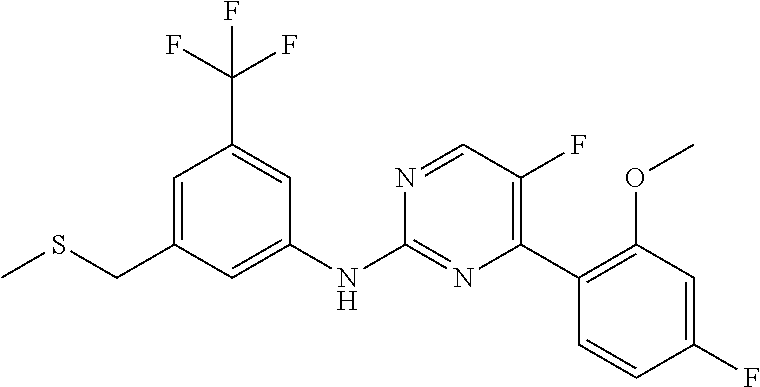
C1(NC2=NC(C3=C(OC)C=C(F)C=C3)=C(F)C=N2)=CC(CSC)=CC(C(F)(F)F)=C1
